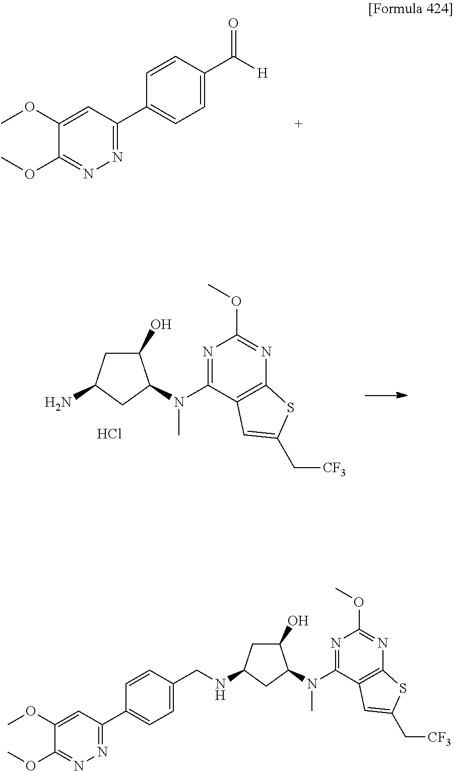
C1=CC(C(=O)[H])=CC=C1C1=NN=C(OC)C(OC)=C1.C1(O)CC(N)CC1N(C)C1=NC(OC)=NC2=C1C=C(C[CF3])S2.Cl.C1(O)CC(NCC2=CC=C(C3=NN=C(OC)C(OC)=C3)C=C2)CC1N(C)C1=NC(OC)=NC2=C1C=C(C[CF3])S2
